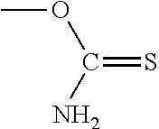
NC(OC)=S
